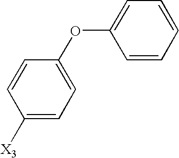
C1([X3])=CC=C(OC2=CC=CC=C2)C=C1
